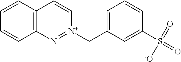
C12=C(C=CC=C1)C=C[N+](CC1=CC=CC(S(=O)([-O])=O)=C1)=N2
